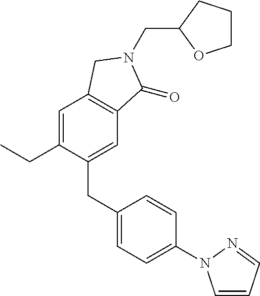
C(N1C(=O)C2=C(C=C(CC)C(CC3=CC=C(N4C=CC=N4)C=C3)=C2)C1)C1OCCC1
